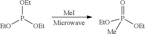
[MeI].[OEt]P([EtO])[OEt].O=P([EtO])([OEt])[Me]
